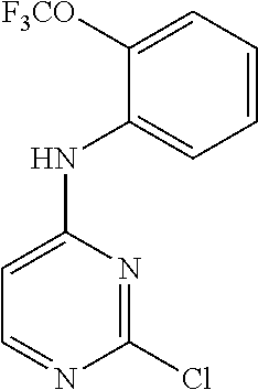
C1=CC=C([F3CO])C(NC2=CC=NC(Cl)=N2)=C1
